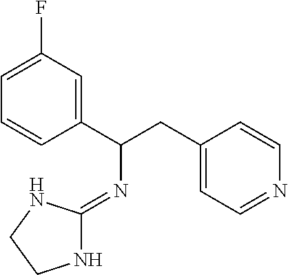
C1=CC(C(CC2=CC=NC=C2)N=C2NCCN2)=CC(F)=C1
